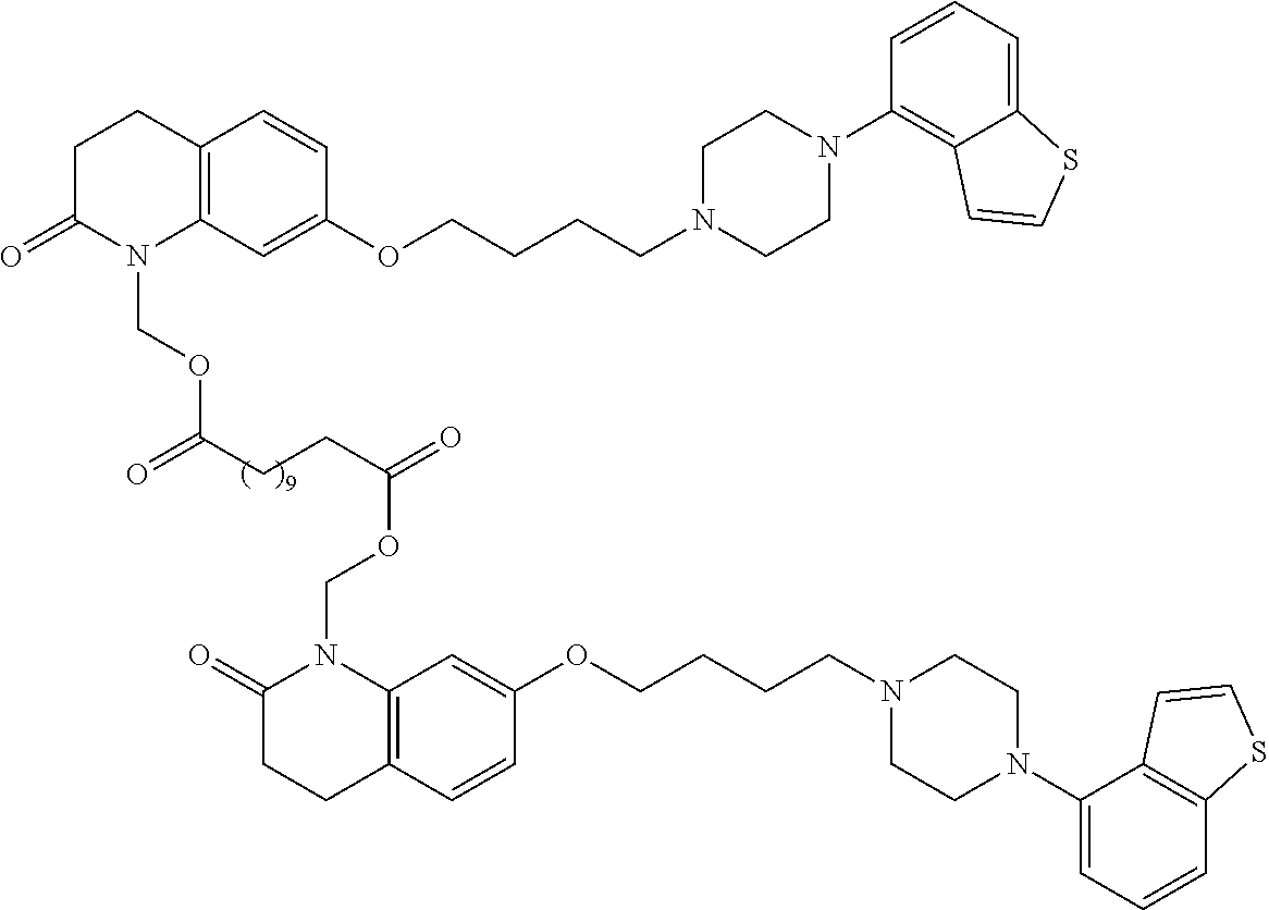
C1N(C2=CC=CC3=C2C=CS3)CCN(CCCCOC2=CC3=C(C=C2)CCC(=O)N3COC(CCC(=O)OCN2C(=O)CCC3=C2C=C(OCCCCN2CCN(C4=C5C(=CC=C4)SC=C5)CC2)C=C3)=O)C1
